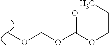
C(OC(OCCC)=O)OC
